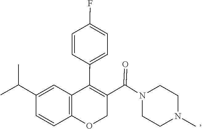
C1CN(C(C2=C(C3=CC=C(F)C=C3)C3=C(C=CC(C(C)C)=C3)OC2)=O)CCN1C
